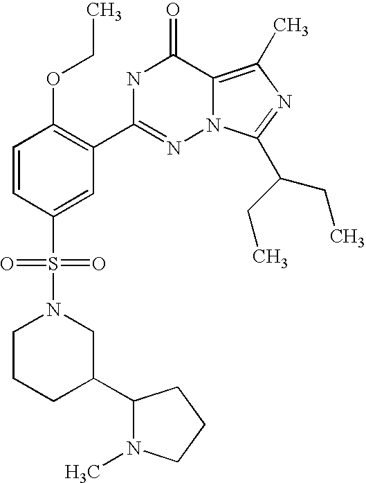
C1=CC(S(N2CCCC(C3N(C)CCC3)C2)(=O)=O)=CC(C2=NN3C(=C(C)N=C3C(CC)CC)C(=O)N2)=C1OCC
